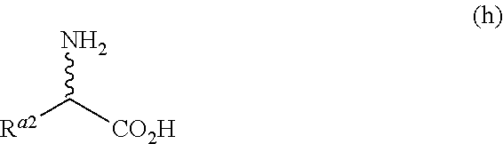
NC([CO2H])[Ra2]
